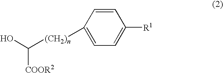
C1=CC([(CH2)n]C(O)[COOR2])=CC=C1[R1]
